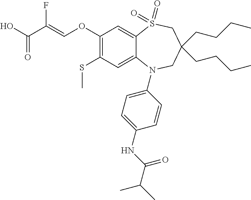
OC(C(=COC1=C(SC)C=C2C(=C1)S(=O)(=O)CC(CCCC)(CCCC)CN2C1=CC=C(NC(=O)C(C)C)C=C1)F)=O
